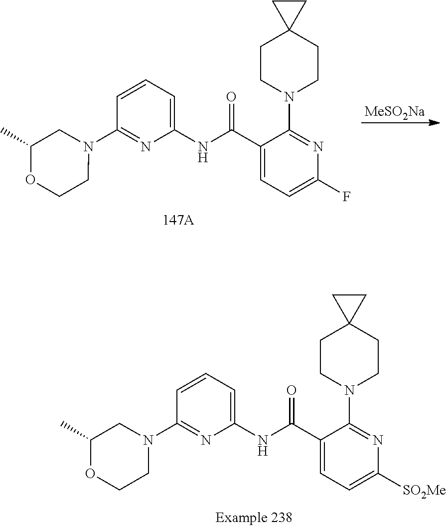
C1CN(C2=NC(F)=CC=C2C(NC2=CC=CC(N3CC(C)OCC3)=N2)=O)CCC12CC2.[MeSO2Na].C1CN(C2=NC([SO2Me])=CC=C2C(NC2=CC=CC(N3CC(C)OCC3)=N2)=O)CCC12CC2
